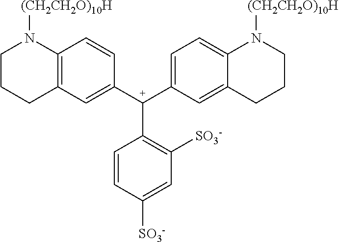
C1([C+](C2=CC=C3C(=C2)CCCN3[(CH2CH2O)10H])C2=C([SO3-])C=C([SO3-])C=C2)=CC2=C(C=C1)N([(CH2CH2O)10H])CCC2
